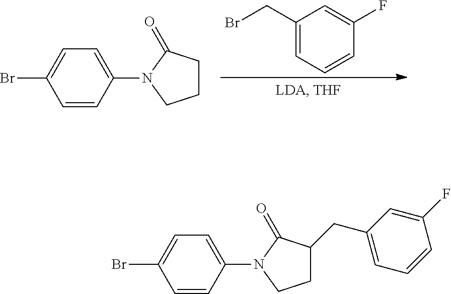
C1(CBr)=CC=CC(F)=C1.C1(Br)=CC=C(N2CCCC2=O)C=C1.C1(Br)=CC=C(N2CCC(CC3=CC=CC(F)=C3)C2=O)C=C1
